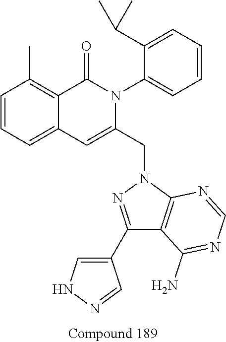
C1=CC=C2C(=C1C)C(=O)N(C1=CC=CC=C1C(C)C)C(CN1N=C(C3=CNN=C3)C3=C1N=CN=C3N)=C2
